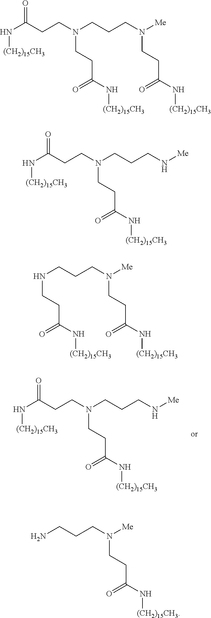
[(CH2)15CH3]NC(=O)CCN(CCCN[Me])CCC(N[(CH2)15CH3])=O.[(CH2)15CH3]NC(=O)CCN(CCCN(CCC(N[(CH2)15CH3])=O)[Me])CCC(N[(CH2)15CH3])=O.[(CH2)15CH3]NC(=O)CCN(CCCN[Me])CCC(N[(CH2)15CH3])=O.N(CCCN(CCC(N[(CH2)15CH3])=O)[Me])CCC(N[(CH2)15CH3])=O.NCCCN(CCC(N[(CH2)15CH3])=O)[Me]
